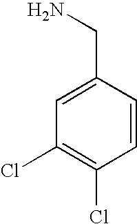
C1=C(CN)C=CC(Cl)=C1Cl
